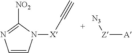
C1=CN=C([NO2])N1[X]C#C.[Z]([A])[N3]
